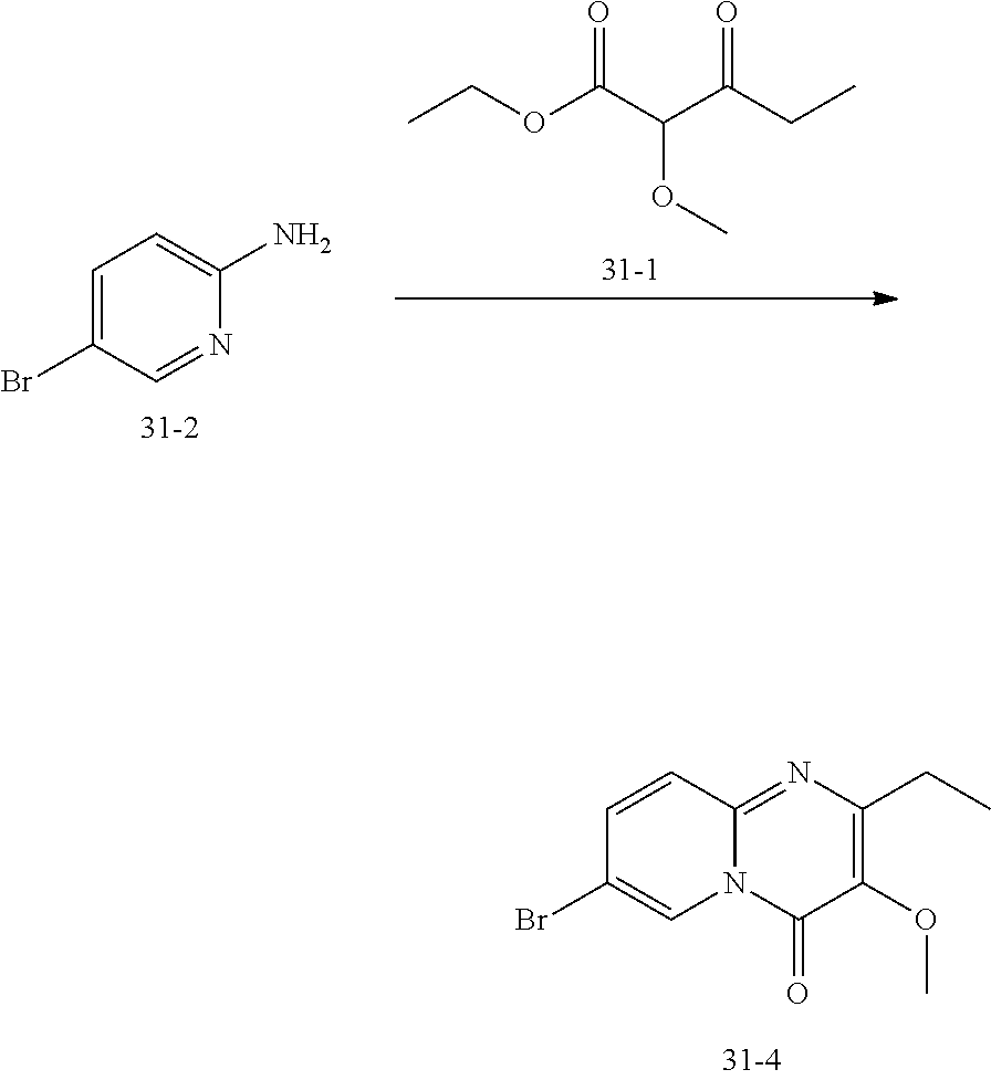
C1=C(Br)C=NC(N)=C1.CCOC(C(C(CC)=O)OC)=O.C1(OC)=C(CC)N=C2N(C1=O)C=C(Br)C=C2
